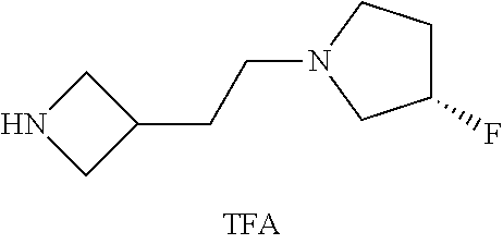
N1CC(CCN2CCC(F)C2)C1
